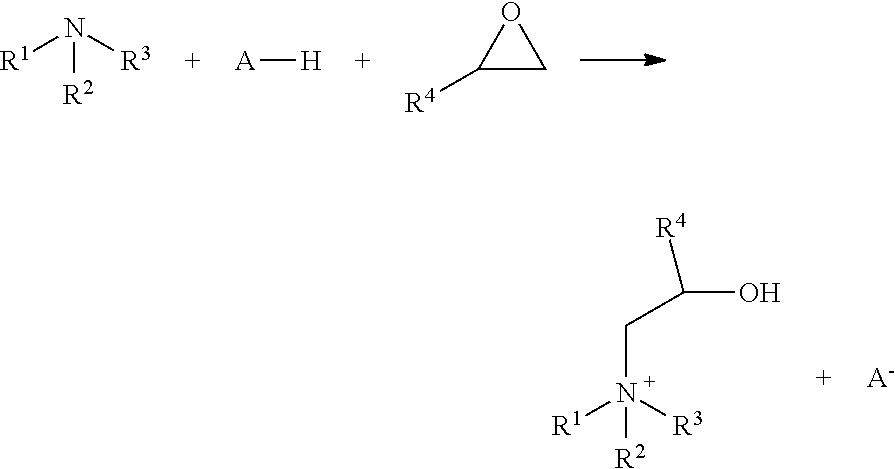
N([R1])([R3])[R2].[A][H].C1([R4])CO1.N([R1])([R3])([R2])CC(O)[R4].[A-]
